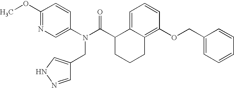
C1(OC)=NC=C(N(C(C2CCCC3=C(OCC4=CC=CC=C4)C=CC=C23)=O)CC2=CNN=C2)C=C1
